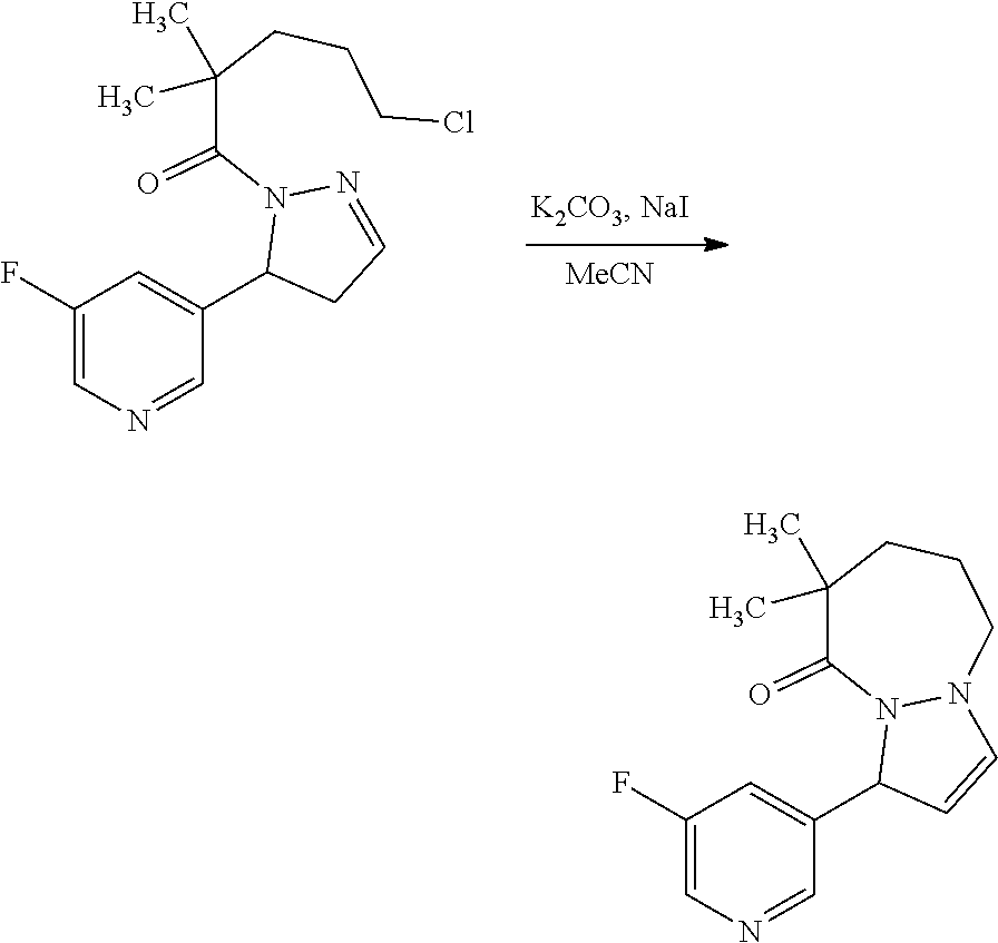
[MeCN].C1(F)=CN=CC(C2CC=NN2C(C(CCCCl)(C)C)=O)=C1.C1(F)=CN=CC(C2C=CN3N2C(=O)C(C)(C)CCC3)=C1
